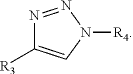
N1=NN([R4])C=C1[R3]
